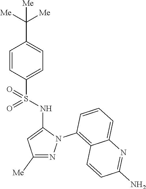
C1=CC(S(NC2=CC([Me])=NN2C2=C3C(=CC=C2)N=C(N)C=C3)(=O)=O)=CC=C1C([Me])([Me])[Me]
